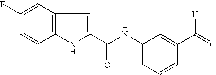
C12=C(C=C(F)C=C1)C=C(C(NC1=CC=CC(C(=O)[H])=C1)=O)N2
